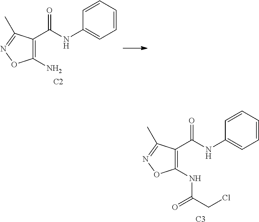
C1(N)=C(C(NC2=CC=CC=C2)=O)C(C)=NO1.[C2].C1(NC(CCl)=O)=C(C(NC2=CC=CC=C2)=O)C(C)=NO1.[C3]
